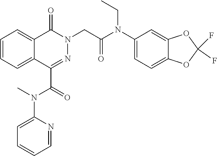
C1=CC=C2C(=C1)C(=O)N(CC(=O)N(C1=CC=C3C(=C1)OC(F)(F)O3)CC)N=C2C(N(C1=CC=CC=N1)C)=O
